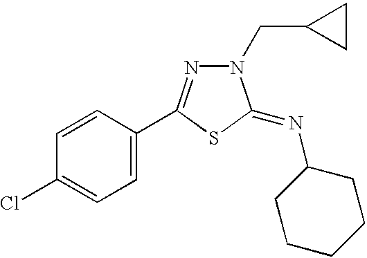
C1=CC(C2=NN(CC3CC3)C(=NC3CCCCC3)S2)=CC=C1Cl
